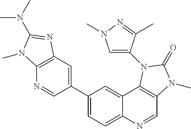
C1(C2=CC3=C(N=C2)N(C)C(N(C)C)=N3)=CC=C2C(=C1)C1=C(C=N2)N(C)C(=O)N1C1=CN(C)N=C1C
